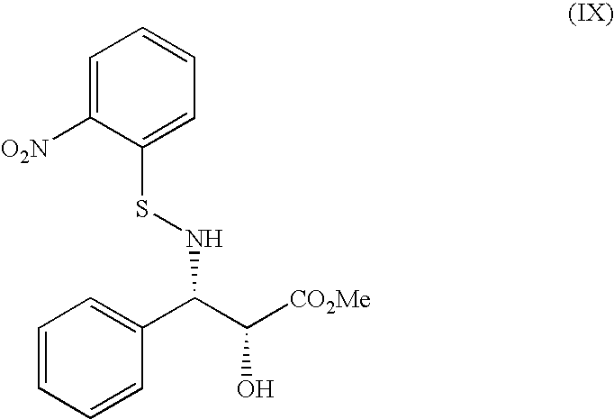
C1=C([O2N])C(SNC(C(O)[CO2Me])C2=CC=CC=C2)=CC=C1
